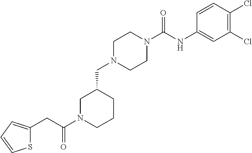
C1(Cl)=C(Cl)C=CC(NC(N2CCN(CC3CN(C(CC4=CC=CS4)=O)CCC3)CC2)=O)=C1
